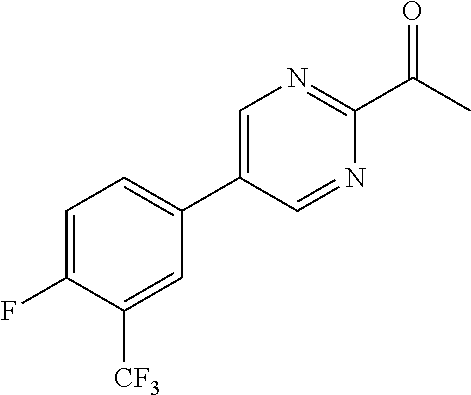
C1=C(C2=CC=C(F)C([CF3])=C2)C=NC(C(=O)C)=N1
